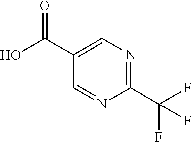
C1(C(F)(F)F)=NC=C(C(O)=O)C=N1
